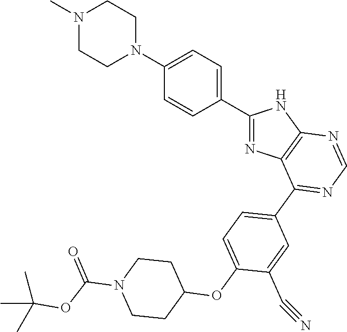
C1(C2=CC=C(N3CCN(C)CC3)C=C2)=NC2=C(N1)N=CN=C2C1=CC=C(OC2CCN(C(OC(C)(C)C)=O)CC2)C(C#N)=C1
